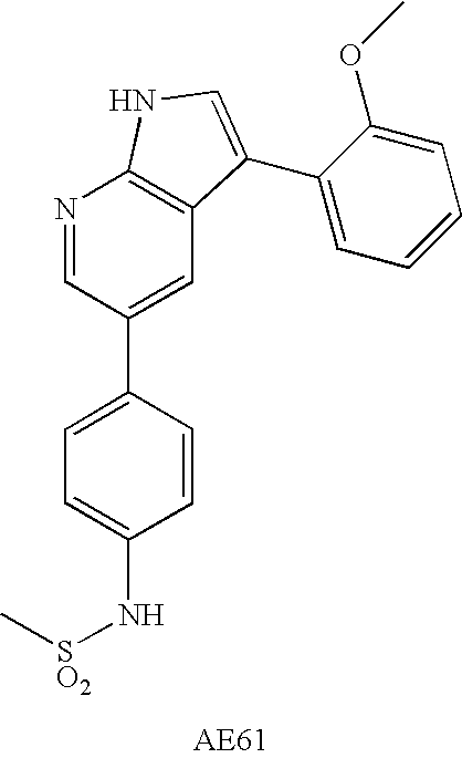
C1=CC(C2=CC3=C(N=C2)NC=C3C2=CC=CC=C2OC)=CC=C1N[SO2]C
